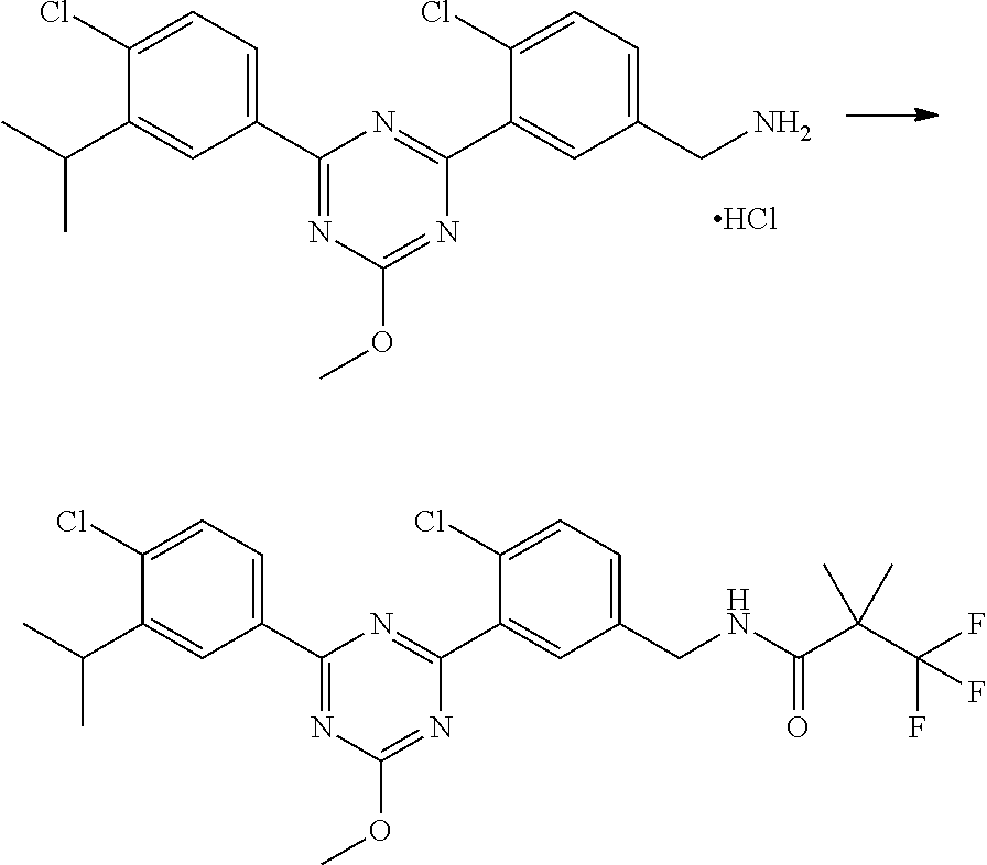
C1(Cl)=CC=C(CNC(=O)C(C(F)(F)F)(C)C)C=C1C1=NC(C2=CC=C(Cl)C(C(C)C)=C2)=NC(OC)=N1.C1(Cl)=CC=C(CN)C=C1C1=NC(C2=CC=C(Cl)C(C(C)C)=C2)=NC(OC)=N1.Cl
